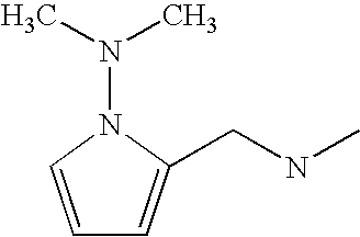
C1=CN(N(C)C)C(CNC)=C1
